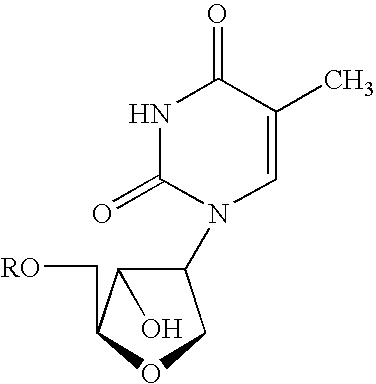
N1C(=O)N(C2C(O)C(C[RO])OC2)C=C(C)C1=O
